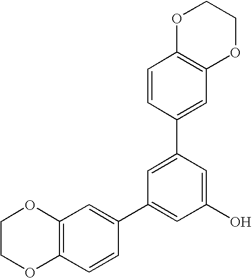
C12=C(C=CC(C3=CC(O)=CC(C4=CC5=C(C=C4)OCCO5)=C3)=C1)OCCO2
